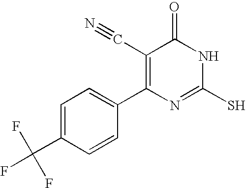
C1=CC(C2=C(C#N)C(=O)NC(S)=N2)=CC=C1C(F)(F)F
